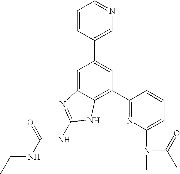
C1=C2C(=C(C3=NC(N(C)C(=O)C)=CC=C3)C=C1C1=CN=CC=C1)NC(NC(NCC)=O)=N2
